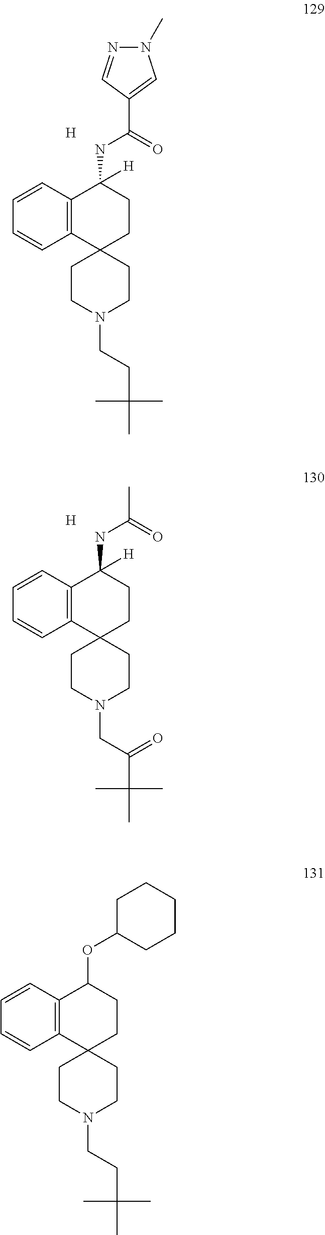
C12(CCN(CCC(C)(C)C)CC1)CCC(NC(C1=CN(C)N=C1)=O)([H])C1=C2C=CC=C1.[H].[H].C12(CCN(CC(C(C)(C)C)=O)CC1)CCC(NC(C)=O)([H])C1=C2C=CC=C1.C12(CCN(CCC(C)(C)C)CC1)CCC(OC1CCCCC1)C1=C2C=CC=C1
